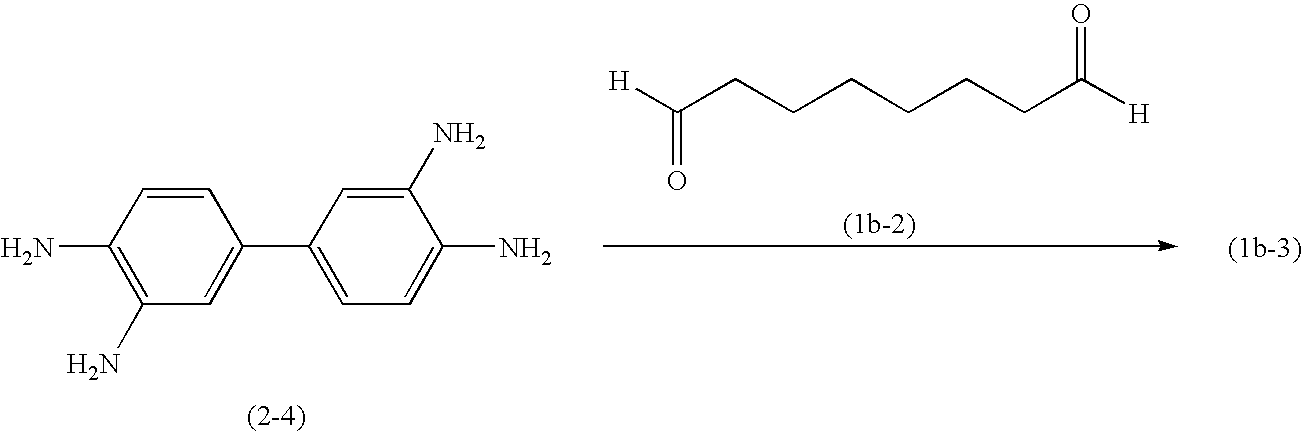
[H]C(CCCCCCC([H])=O)=O.C1(N)=C(N)C=C(C2=CC=C(N)C(N)=C2)C=C1
